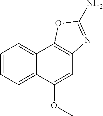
C12=CC=CC=C1C(OC)=CC1=C2OC(N)=N1
